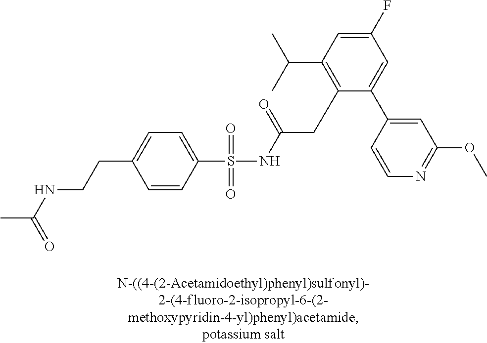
C1(S(NC(CC2=C(C(C)C)C=C(F)C=C2C2=CC(OC)=NC=C2)=O)(=O)=O)=CC=C(CCNC(C)=O)C=C1
